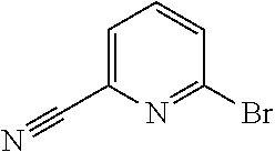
C1=C(C#N)N=C(Br)C=C1
